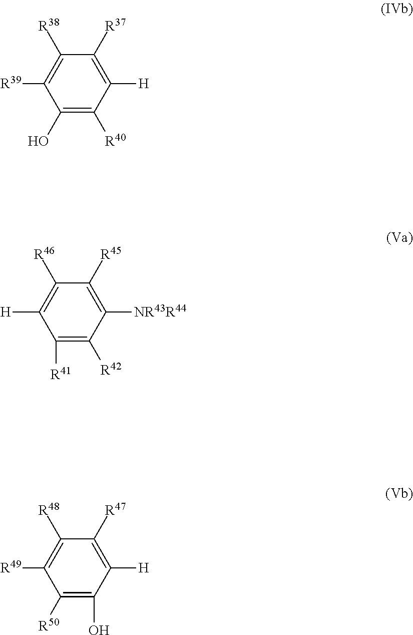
C1(O)=C([R40])C([H])=C([R37])C([R38])=C1[R39].C1([R41])=C([R42])C([NR43R44])=C([R45])C([R46])=C1[H].C1([R50])=C(O)C([H])=C([R47])C([R48])=C1[R49]
